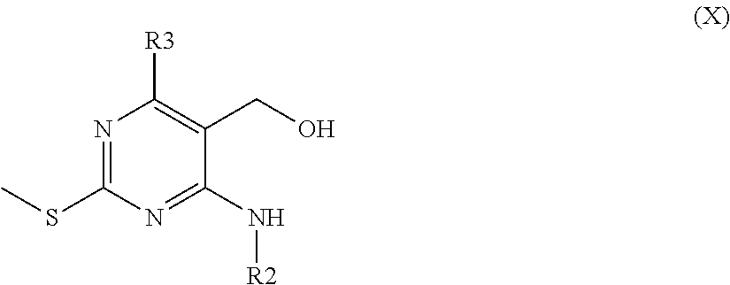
N1=C(SC)N=C(N[R2])C(CO)=C1[R3]
